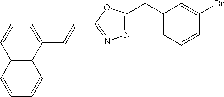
C1(CC2=CC=CC(Br)=C2)=NN=C(C=CC2=CC=CC3=C2C=CC=C3)O1
